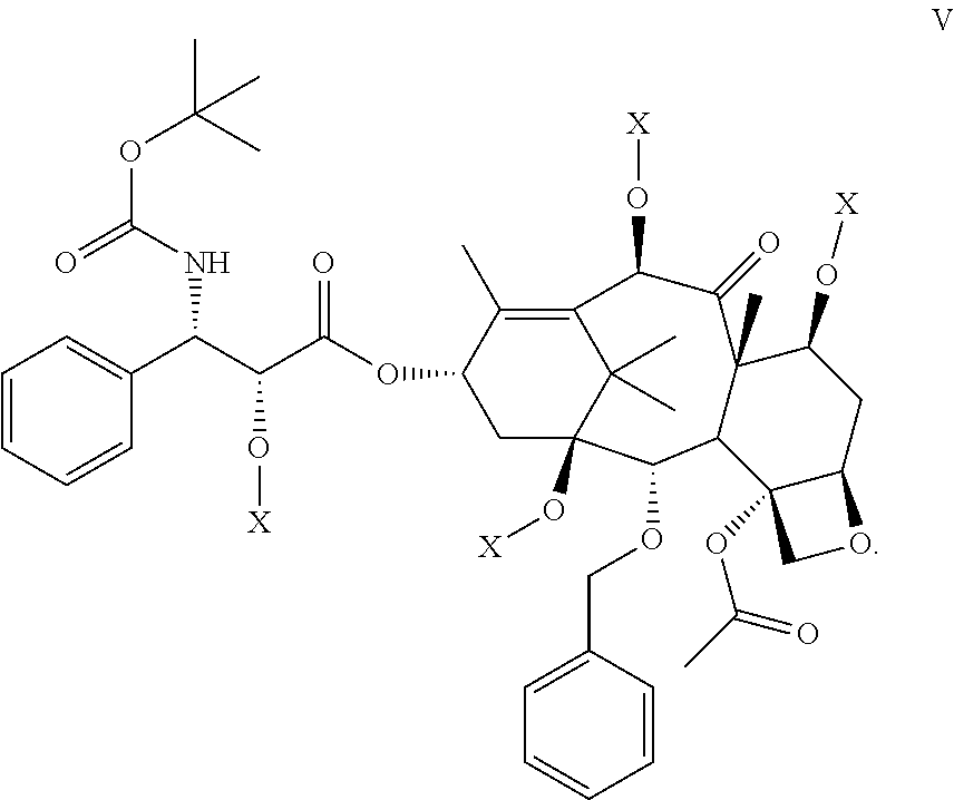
C1=CC=CC(C(C(C(OC2CC3(O[X])C(C)(C)C(=C2C)C(O[X])C(=O)C2(C)C(O[X])CC4C(OC(C)=O)(CO4)C2C3OCC2=CC=CC=C2)=O)O[X])NC(=O)OC(C)(C)C)=C1
